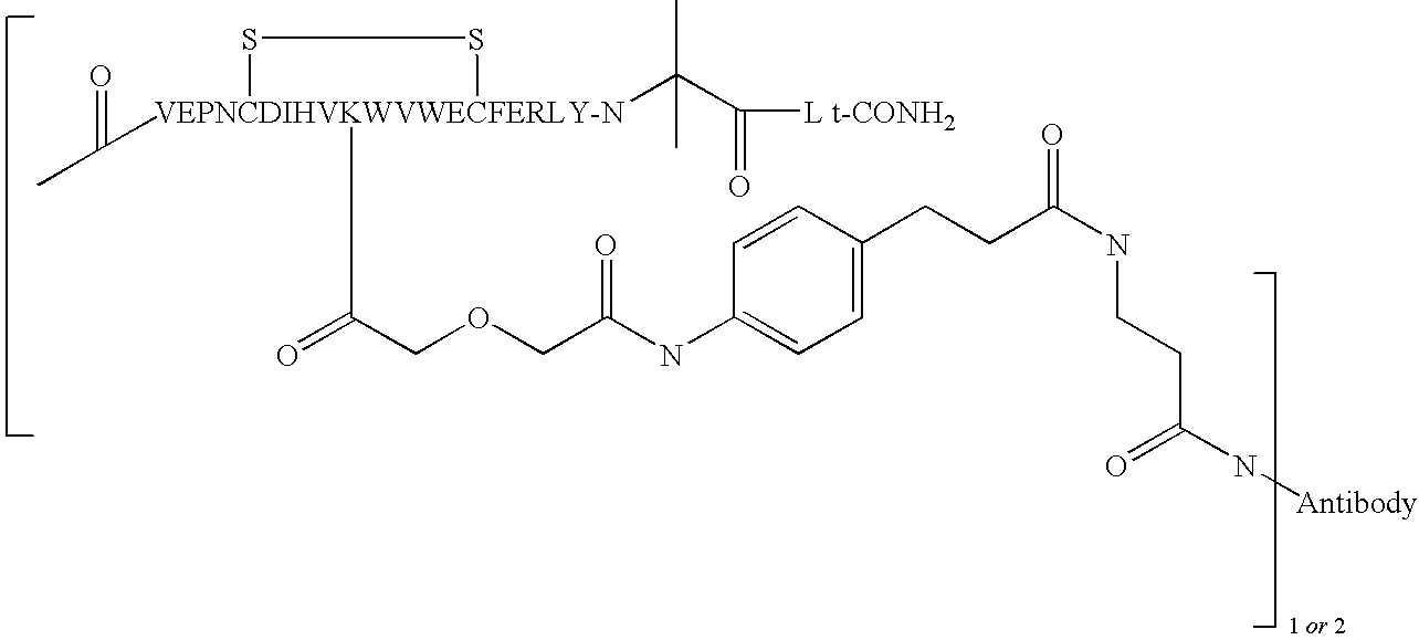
CC([VEPNCDIHVKWVWECFERLY-N]1(C(=O)COCC(NC2=CC=C(CCC(NCCC(N[Antibody])=O)=O)C=C2)=O)(C(C([L t-CONH2])=O)(C)C)SS1)=O
